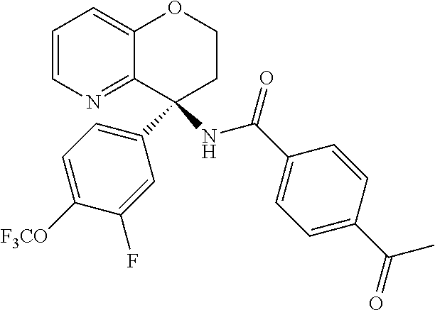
C1=CN=C2C(=C1)OCCC2(C1=CC=C([F3CO])C(F)=C1)NC(C1=CC=C(C(=O)C)C=C1)=O
